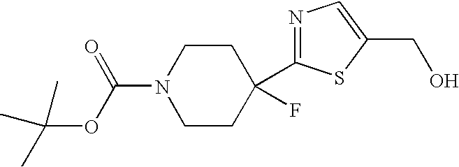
N1(C(OC(C)(C)C)=O)CCC(F)(C2=NC=C(CO)S2)CC1
